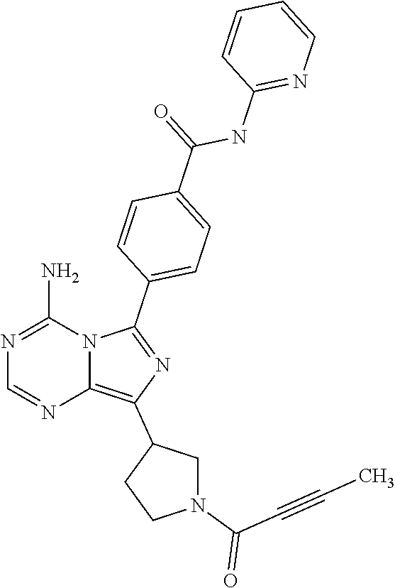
N1=C(N)N2C(=C(C3CN(C(C#CC)=O)CC3)N=C2C2=CC=C(C(NC3=NC=CC=C3)=O)C=C2)N=C1
